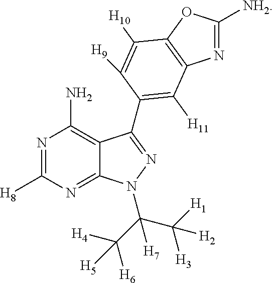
N1=C([H8])N=C2C(=C1N)C(C1=C([H11])C3=C(OC([NH2])=N3)C([H10])=C1[H9])=NN2C(C([H1])([H3])[H2])(C([H4])([H6])[H5])[H7]
